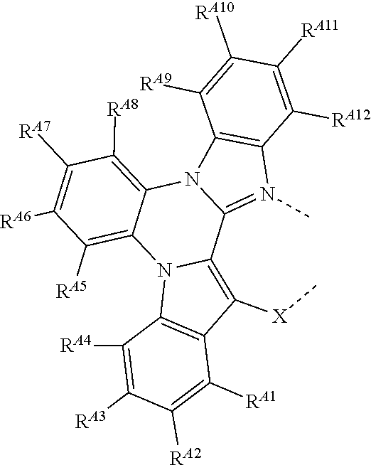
C1([RA8])=C2N3C(=N(C)C4=C3C([RA9])=C([RA10])C([RA11])=C4[RA12])C3=C([X]C)C4=C(N3C2=C([RA5])C([RA6])=C1[RA7])C([RA4])=C([RA3])C([RA2])=C4[RA1]
